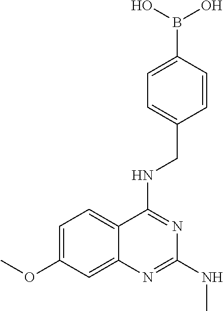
C1=C(OC)C=C2C(=C1)C(NCC1=CC=C(B(O)O)C=C1)=NC(NC)=N2
